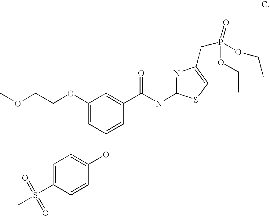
C1(OCCOC)=CC(OC2=CC=C(S(C)(=O)=O)C=C2)=CC(C(NC2=NC(CP(=O)(OCC)OCC)=CS2)=O)=C1
